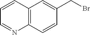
C12=C(C=CC(CBr)=C1)N=CC=C2
